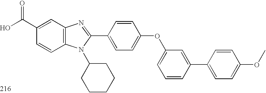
OC(C1=CC2=C(C=C1)N(C1CCCCC1)C(C1=CC=C(OC3=CC=CC(C4=CC=C(OC)C=C4)=C3)C=C1)=N2)=O
